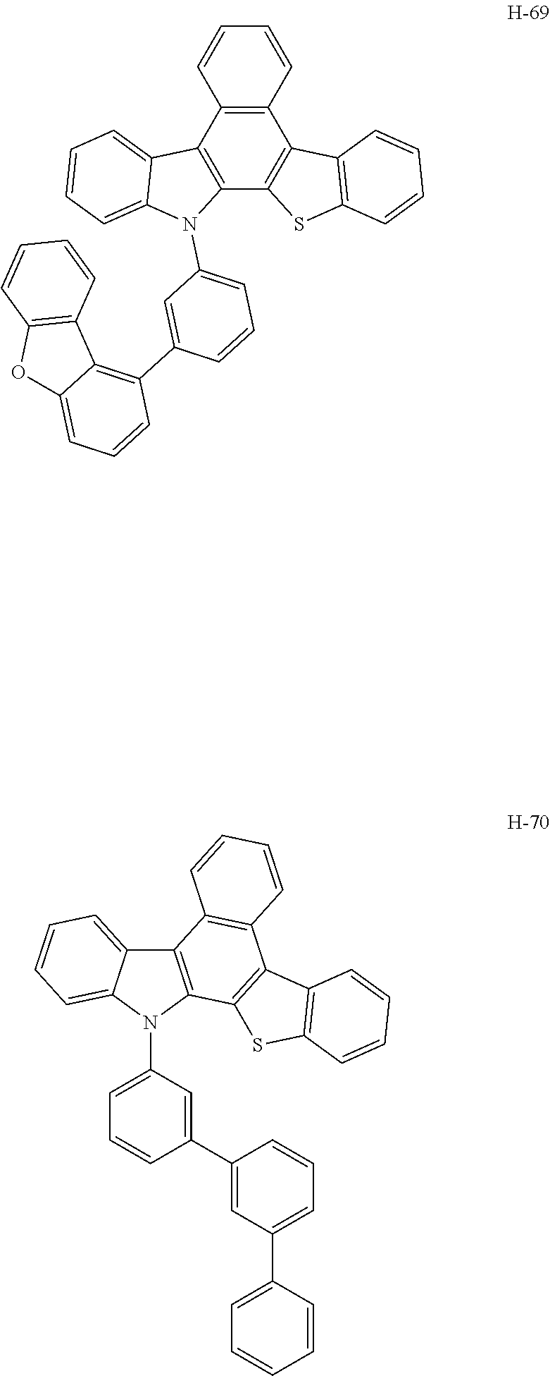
C1(C2=CC(N3C4=C(C5=CC=CC=C35)C3=C(C5=C4SC4=C5C=CC=C4)C=CC=C3)=CC=C2)=CC(C2=CC=CC=C2)=CC=C1.C12=C(C=CC=C1)C1=C(C3=C2C2=CC=CC=C2N3C2=CC=CC(C3=C4C(=CC=C3)OC3=C4C=CC=C3)=C2)SC2=C1C=CC=C2
